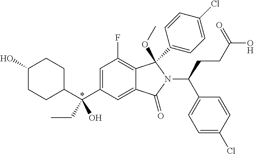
C1(O)CCC(C(C2=CC(F)=C3C(=C2)C(=O)N(C(C2=CC=C(Cl)C=C2)CCC(=O)O)C3(OC)C2=CC=C(Cl)C=C2)(O)CC)CC1
